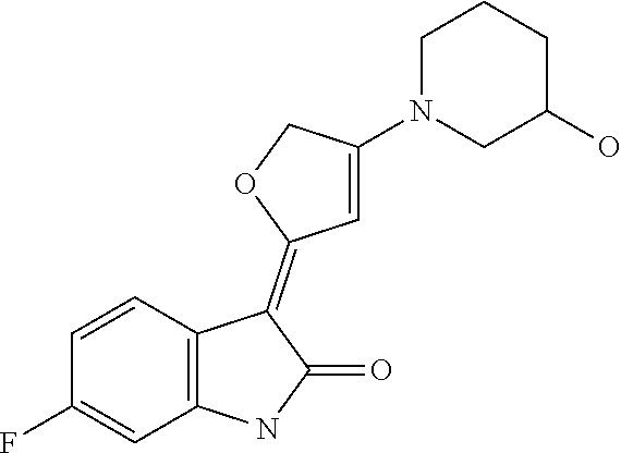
C1=CC2=C(C=C1F)NC(=O)C2=C1C=C(N2CC(O)CCC2)CO1
